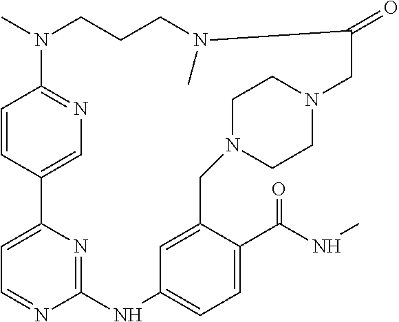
C1=CC2=CN=C1N(C)CCCN(C)C(=O)CN1CCN(CC3=CC(=CC=C3C(NC)=O)NC3=NC2=CC=N3)CC1
